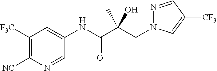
C(C(C(NC1=CC([F3C])=C([NC])N=C1)=O)(O)C)N1N=CC([CF3])=C1
